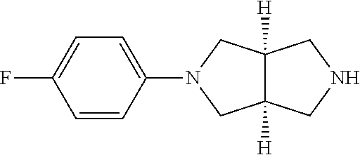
FC1=CC=C(N2CC3([H])C([H])(C2)CNC3)C=C1
